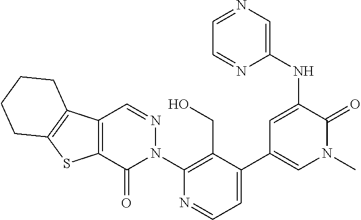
C1(N2N=CC3=C(C2=O)SC2=C3CCCC2)=C(CO)C(C2=CN(C)C(=O)C(NC3=CN=CC=N3)=C2)=CC=N1
